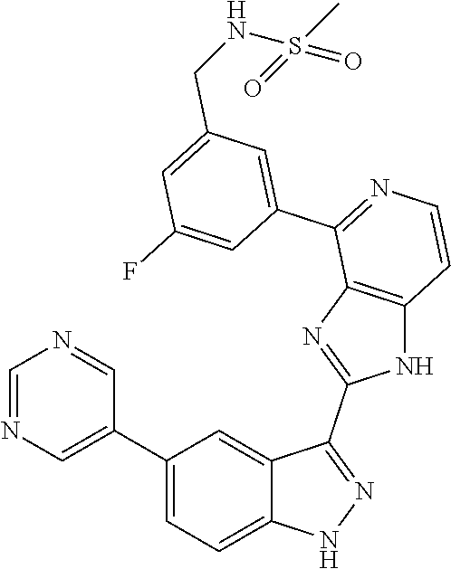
C1(C2=CN=CN=C2)=CC=C2C(=C1)C(C1=NC3=C(N1)C=CN=C3C1=CC(CNS(C)(=O)=O)=CC(F)=C1)=NN2
